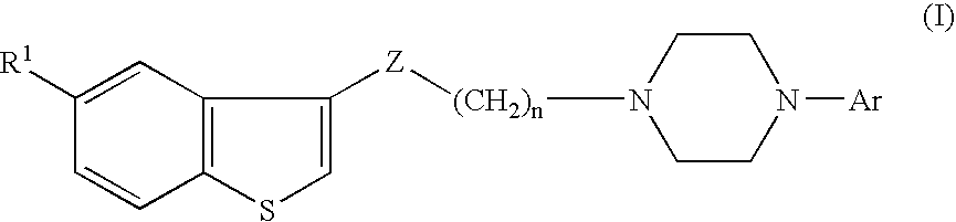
C1([R1])=CC2=C(C=C1)SC=C2[Z][(CH2)n]N1CCN([Ar])CC1
